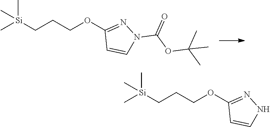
C1(OCCC[Si](C)(C)C)=NN(C(=O)OC(C)(C)C)C=C1.C1(OCCC[Si](C)(C)C)=NNC=C1
